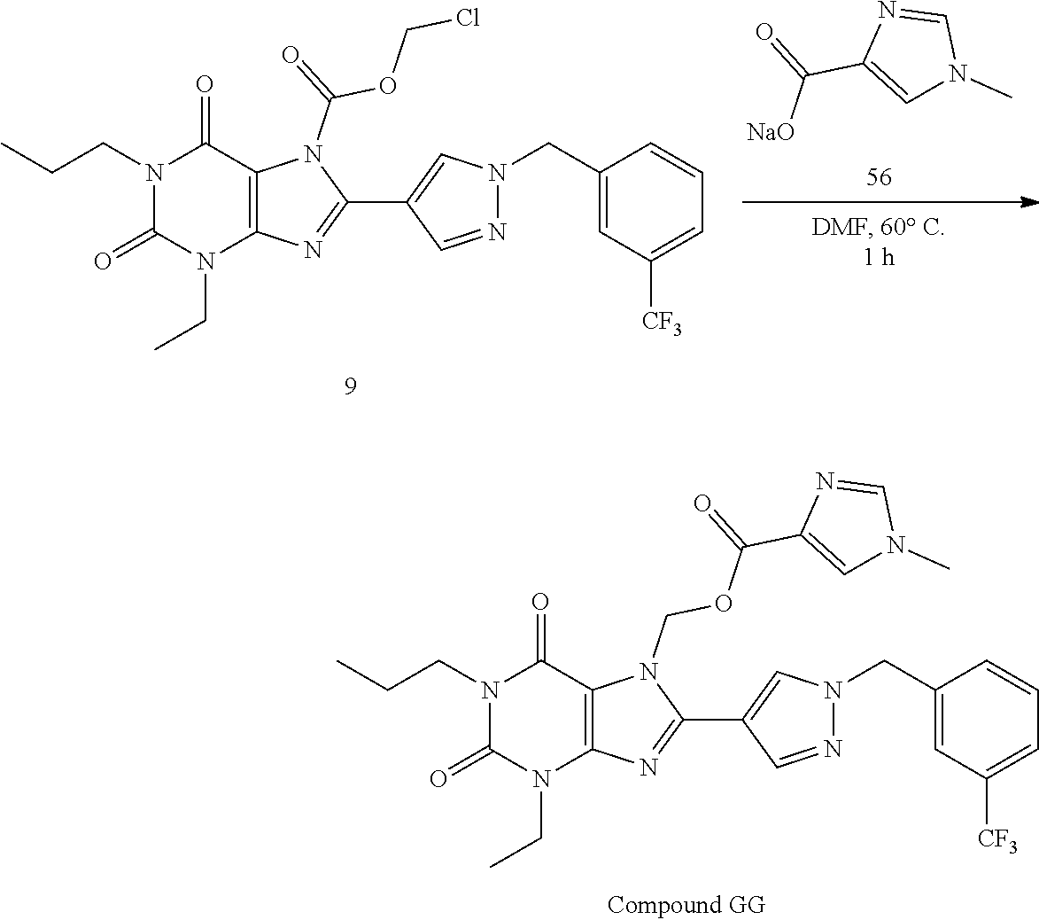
[NaO]C(=O)C1=CN(C)C=N1.N1(CC)C(=O)N(CCC)C(=O)C2=C1N=C(C1=CN(CC3=CC([CF3])=CC=C3)N=C1)N2C(=O)OCCl.N1(CC)C(=O)N(CCC)C(=O)C2=C1N=C(C1=CN(CC3=CC([CF3])=CC=C3)N=C1)N2COC(C1=CN(C)C=N1)=O
